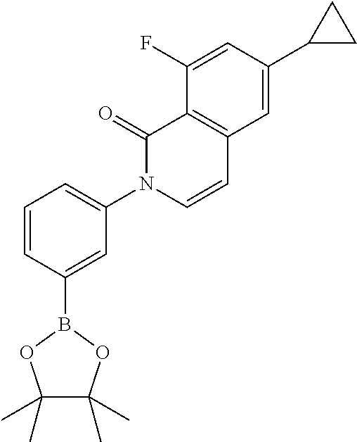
C1(F)=CC(C2CC2)=CC2=C1C(=O)N(C1=CC=CC(B3OC(C)(C)C(C)(C)O3)=C1)C=C2
